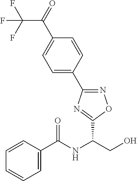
C1(C2=NOC(C(NC(C3=CC=CC=C3)=O)CO)=N2)=CC=C(C(C(F)(F)F)=O)C=C1
